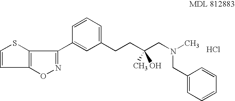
Cl.C1=CSC2=C1ON=C2C1=CC(CCC(CN(C)CC2=CC=CC=C2)(C)O)=CC=C1
